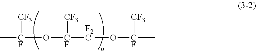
C[CF](O[CF]([F2C]O[CF](C)[CF3])[CF3])[CF3]
